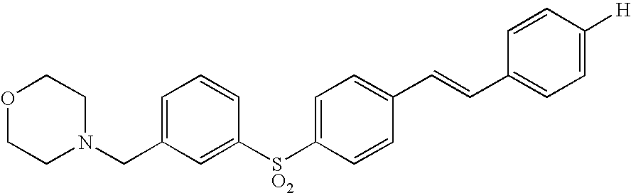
C1=C(CN2CCOCC2)C=C([SO2]C2=CC=C(C=CC3=CC=C([H])C=C3)C=C2)C=C1
